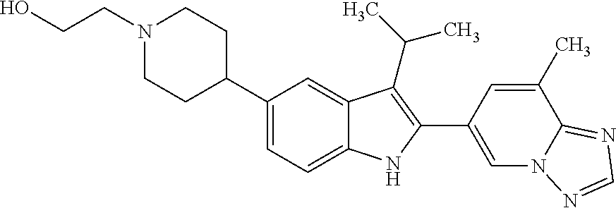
C1(C2CCN(CCO)CC2)=CC=C2C(=C1)C(C(C)C)=C(C1=CN3C(=NC=N3)C(C)=C1)N2
